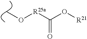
[R25a](C(O[R21])=O)OC
